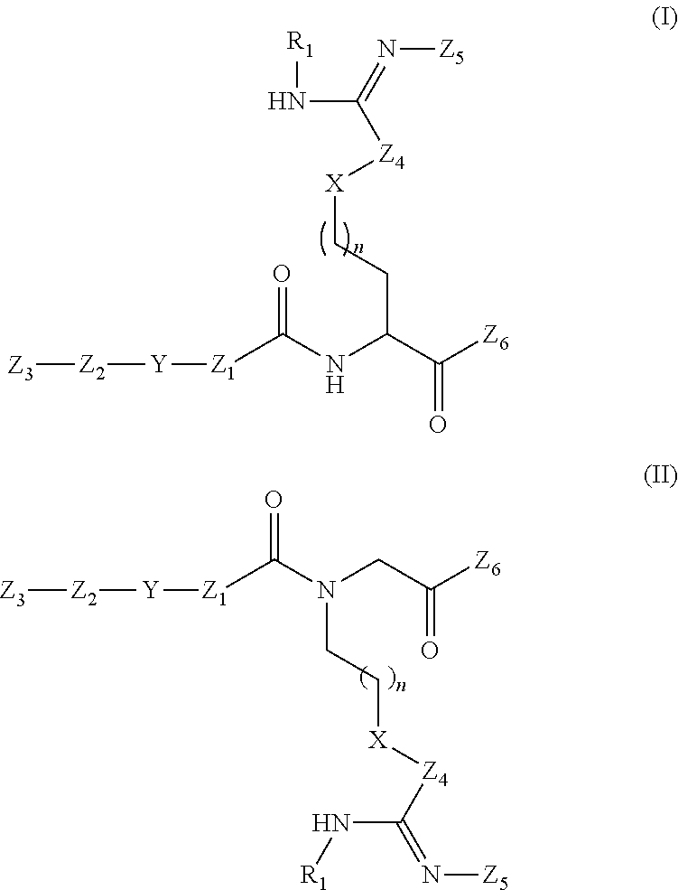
N(C([Z4][X]CCC(NC(=O)[Z1][Y][Z2][Z3])C(=O)[Z6])=N[Z5])[R1].C(N(C(=O)[Z1][Y][Z2][Z3])CC[X][Z4]C(=N[Z5])N[R1])C(=O)[Z6]
